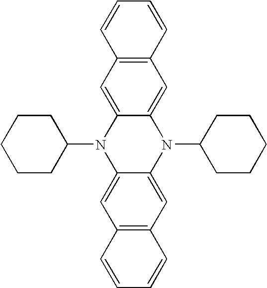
C1(N2C3=CC4=C(C=C3N(C3CCCCC3)C3=CC5=C(C=C23)C=CC=C5)C=CC=C4)CCCCC1
